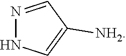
N1=CC([NH2])=CN1
